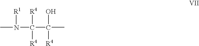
CN([R1])C(C(O)(C)[R4])([R4])[R4]
